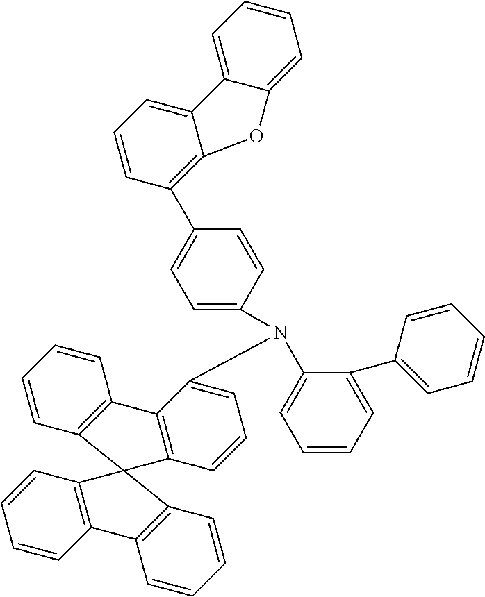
C1=CC2=C(C=C1)C1=C(C=CC=C1N(C1=CC=CC=C1C1=CC=CC=C1)C1=CC=C(C3=C4C(=CC=C3)C3=CC=CC=C3O4)C=C1)C21C2=C(C=CC=C2)C2=C1C=CC=C2
